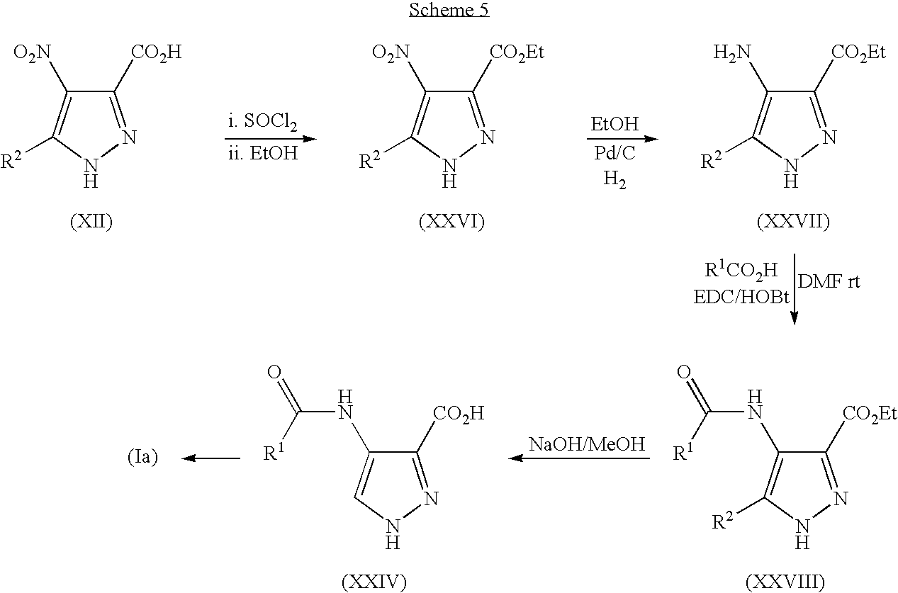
C1([CO2H])=NNC([R2])=C1[O2N].C1([CO2Et])=NNC([R2])=C1N.[EtOH].C1([CO2Et])=NNC([R2])=C1[O2N].C1([CO2H])=NNC=C1NC([R1])=O.C1([CO2Et])=NNC([R2])=C1NC([R1])=O
